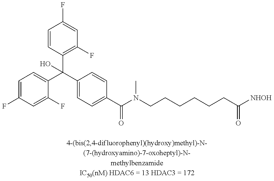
C1=C(F)C=C(F)C(C(C2=CC=C(C(N(CCCCCCC([NHOH])=O)C)=O)C=C2)(C2=C(F)C=C(F)C=C2)O)=C1
